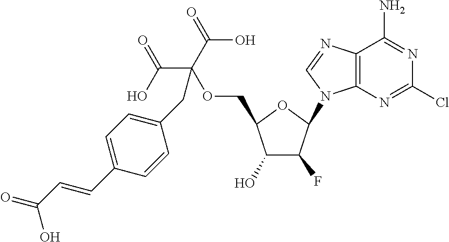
C12=C(N=CN1C1C(F)C(O)C(COC(C(O)=O)(C(=O)O)CC3=CC=C(C=CC(=O)O)C=C3)O1)C(N)=NC(Cl)=N2
